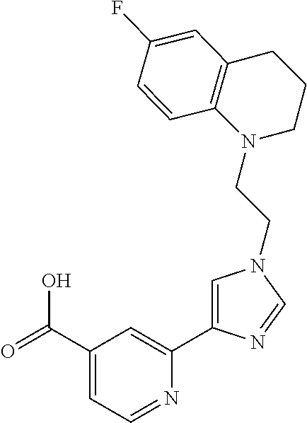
C1(C(=O)O)=CC=NC(C2=CN(CCN3C4=C(CCC3)C=C(F)C=C4)C=N2)=C1
